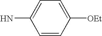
C1=CC([OEt])=CC=C1N
